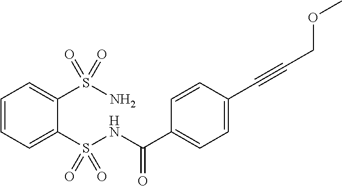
C1=CC=C(S(NC(C2=CC=C(C#CCOC)C=C2)=O)(=O)=O)C(S(N)(=O)=O)=C1
